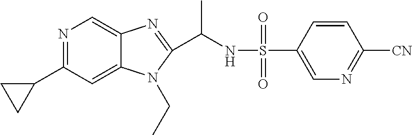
N1=C(C2CC2)C=C2C(=C1)N=C(C(NS(C1=CN=C([CN])C=C1)(=O)=O)C)N2CC
